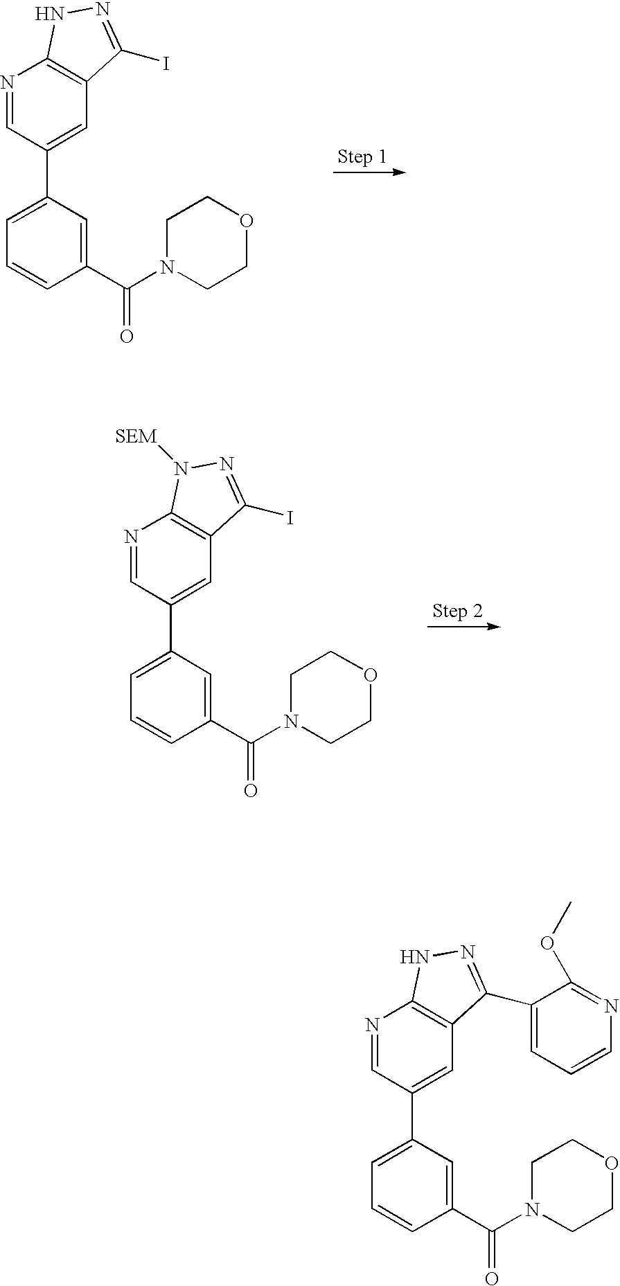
N1=CC(C2=CC=CC(C(N3CCOCC3)=O)=C2)=CC2=C1NN=C2I.N1=CC(C2=CC=CC(C(N3CCOCC3)=O)=C2)=CC2=C1N([SEM])N=C2I.N1=CC(C2=CC=CC(C(N3CCOCC3)=O)=C2)=CC2=C1NN=C2C1=CC=CN=C1OC
